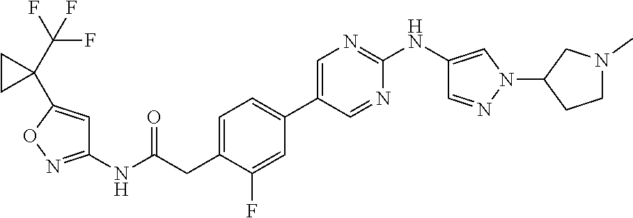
C1=C(CC(NC2=NOC(C3(C(F)(F)F)CC3)=C2)=O)C(F)=CC(C2=CN=C(NC3=CN(C4CCN(C)C4)N=C3)N=C2)=C1
